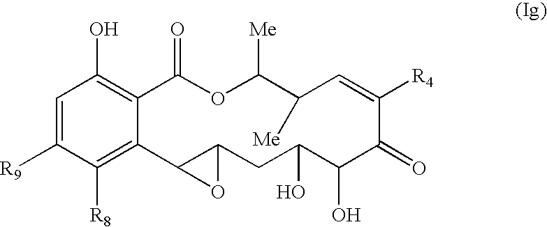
C1=C([R9])C([R8])=C2C(=C1O)C(=O)OC([Me])C([Me])C=C([R4])C(=O)C(O)C(O)CC1C2O1
